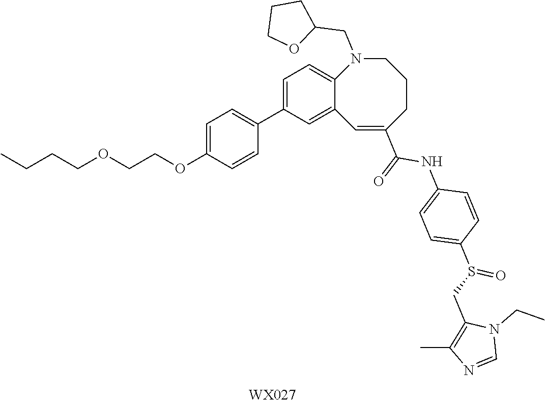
[WX027].CCCCOCCOC1=CC=C(C2=CC=C3C(=C2)C=C(C(=O)NC2=CC=C(S(CC4=C(C)N=CN4CC)=O)C=C2)CCCN3CC2CCCO2)C=C1
